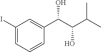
C1(I)=CC=CC(C(C(C(C)C)O)O)=C1
